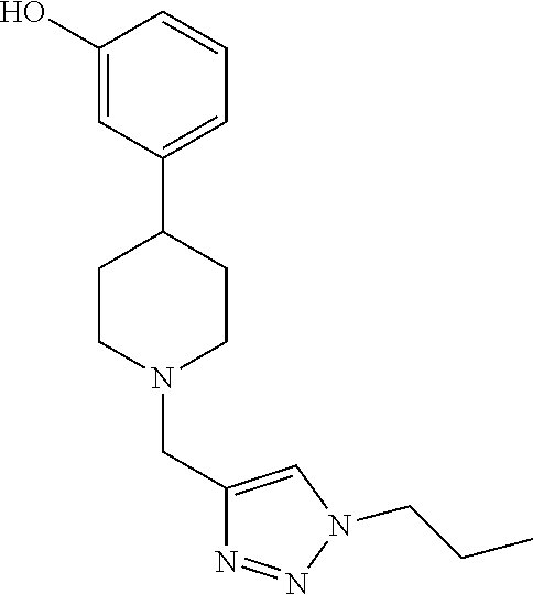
C1(CN2CCC(C3=CC=CC(O)=C3)CC2)=CN(CCC)N=N1
